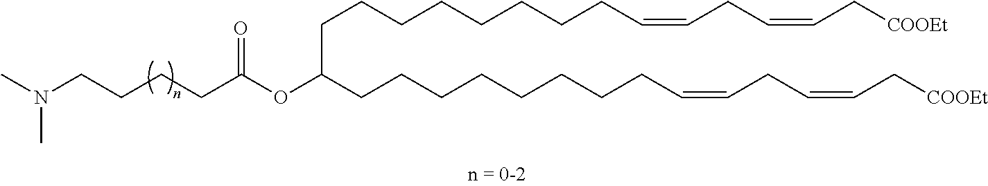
C(CCCCCC=CCC=CC[COOEt])CCC(CCCCCCCCC=CCC=CC[COOEt])OC(CCCCN(C)C)=O
